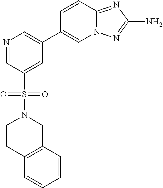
N1=CC(S(=O)(=O)N2CCC3=C(C2)C=CC=C3)=CC(C2=CN3C(=NC(N)=N3)C=C2)=C1
